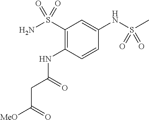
C1(S(N)(=O)=O)=C(NC(=O)CC([MeO])=O)C=CC(NS(C)(=O)=O)=C1
